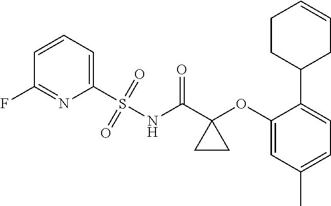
C1(S(NC(C2(OC3=CC(C)=CC=C3C3CC=CCC3)CC2)=O)(=O)=O)=CC=CC(F)=N1
